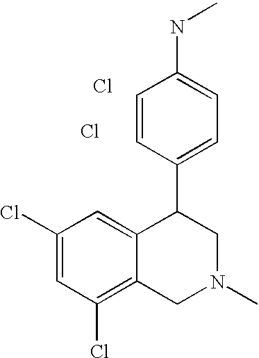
Cl.C1(Cl)=CC(Cl)=C2C(=C1)C(C1=CC=C(NC)C=C1)CN(C)C2.Cl
